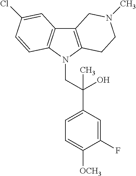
C12=C(N(CC(C3=CC=C([OCH3])C(F)=C3)(O)C)C3=C1C=C(Cl)C=C3)CCN(C)C2
